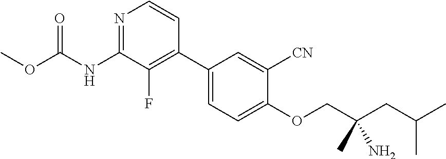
C1(C2=CC=C(OCC(CC(C)C)(N)C)C([CN])=C2)=C(F)C(NC(OC)=O)=NC=C1
